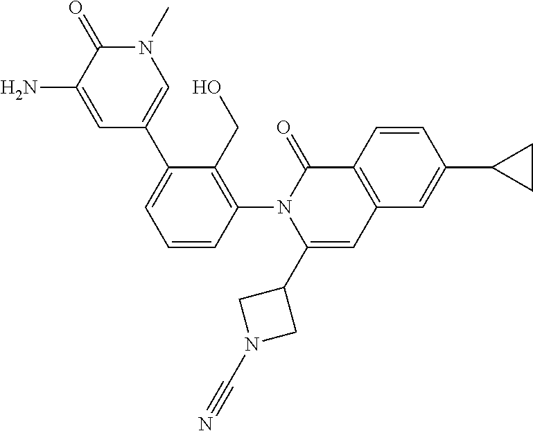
C1=CC(N2C(C3CN(C#N)C3)=CC3=C(C2=O)C=CC(C2CC2)=C3)=C(CO)C(C2=CN(C)C(=O)C(N)=C2)=C1
